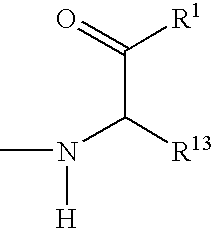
C(C([R13])N([H])C)(=O)[R1]
